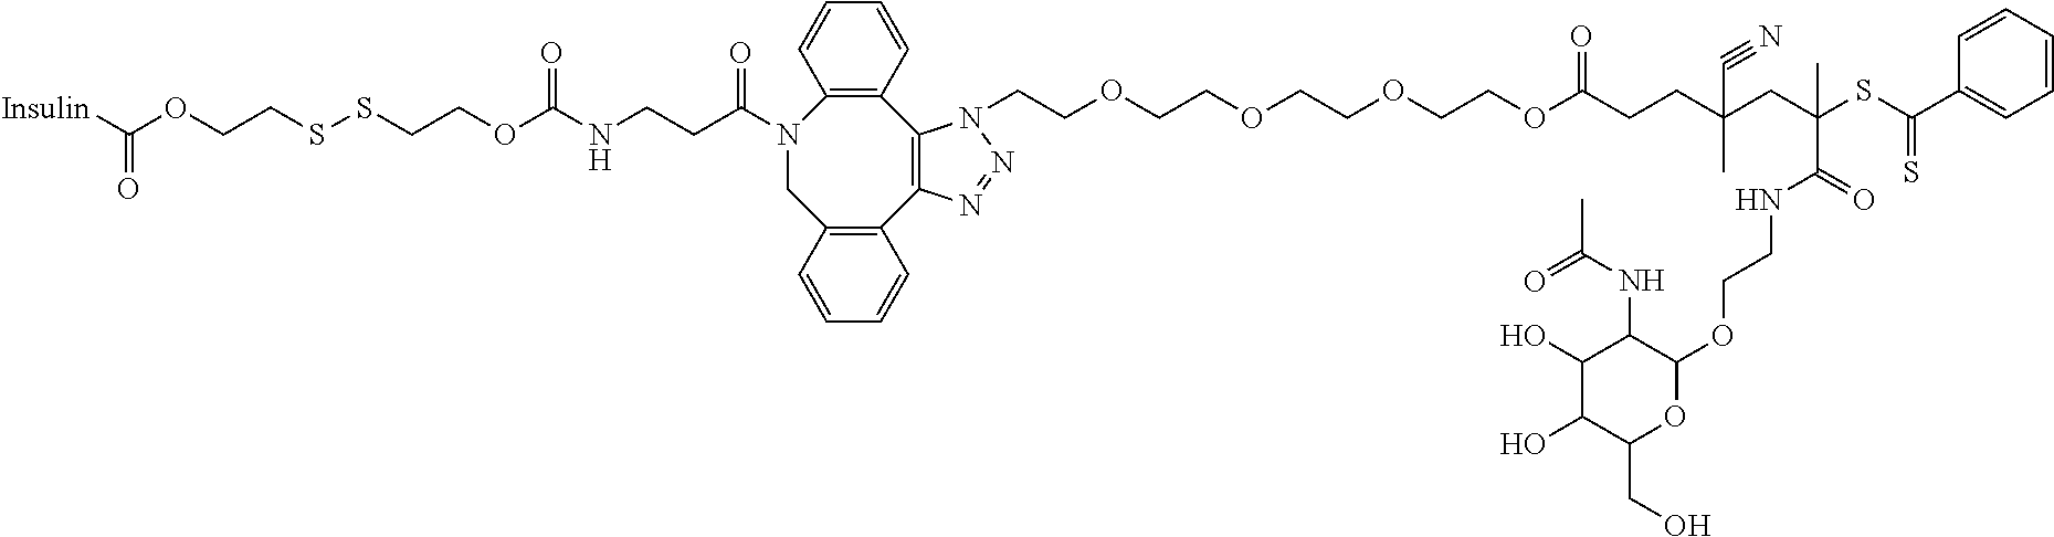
C12=C(C3=C(N(C(CCNC(OCCSSCCOC([Insulin])=O)=O)=O)CC4=C1C=CC=C4)C=CC=C3)N(CCOCCOCCOCCOC(CCC(CC(SC(C1=CC=CC=C1)=S)(C(NCCOC1C(NC(C)=O)C(O)C(O)C(CO)O1)=O)C)(C)C#N)=O)N=N2
